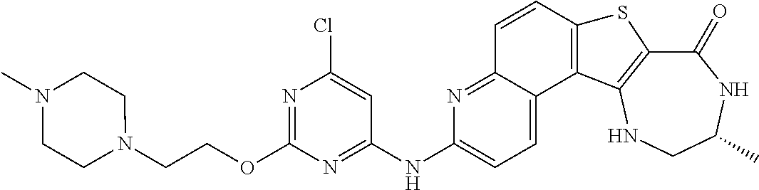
C1(=O)C2=C(NCC(C)N1)C1=C(S2)C=CC2=NC(NC3=NC(OCCN4CCN(C)CC4)=NC(Cl)=C3)=CC=C12
